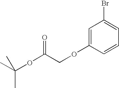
C1=C(OCC(OC(C)(C)C)=O)C=CC=C1Br
